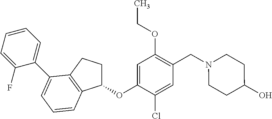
C1=C(OC2CCC3=C2C=CC=C3C2=CC=CC=C2F)C(Cl)=CC(CN2CCC(O)CC2)=C1OCC
